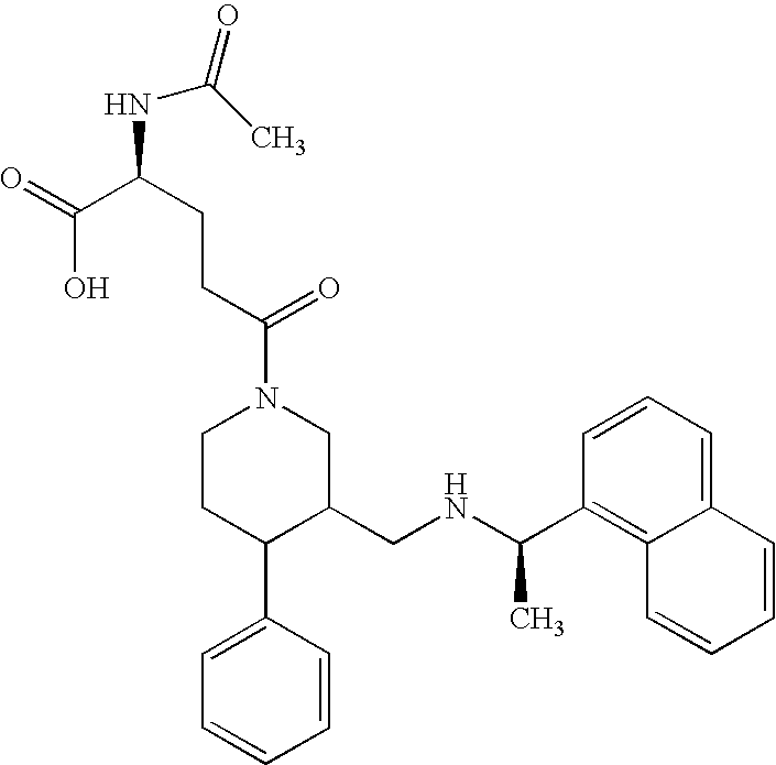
C1CC(C2=CC=CC=C2)C(CNC(C)C2=C3C(=CC=C2)C=CC=C3)CN1C(=O)CCC(NC(=O)C)C(=O)O
